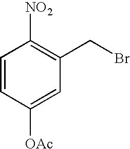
C1=CC([OAc])=CC(CBr)=C1[NO2]
